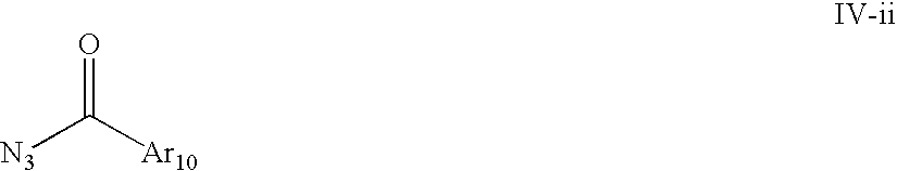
[N3]C([Ar10])=O
